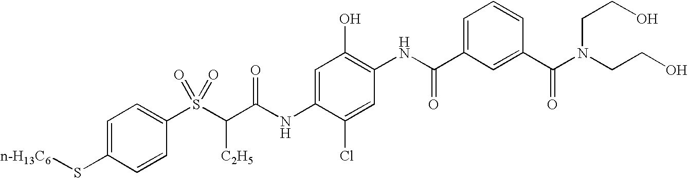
C1=C(S[n-H13C6])C=CC(S(C(C(NC2=CC(O)=C(NC(C3=CC=CC(C(N(CCO)CCO)=O)=C3)=O)C=C2Cl)=O)[C2H5])(=O)=O)=C1
